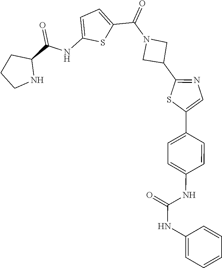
C1CNC(C(NC2=CC=C(C(=O)N3CC(C4=NC=C(C5=CC=C(NC(=O)NC6=CC=CC=C6)C=C5)S4)C3)S2)=O)C1
